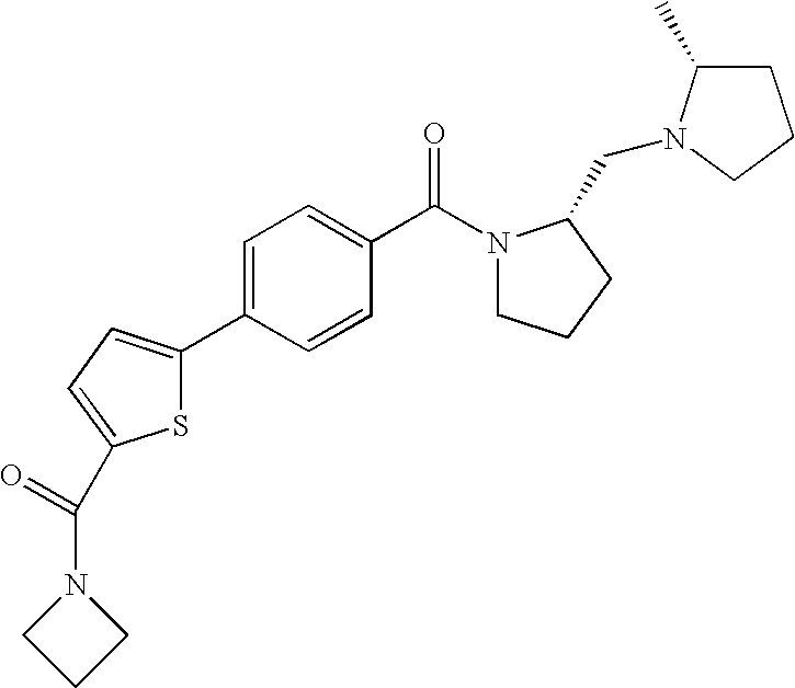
C1=C(C2=CC=C(C(=O)N3CCC3)S2)C=CC(C(=O)N2CCCC2CN2C(C)CCC2)=C1
